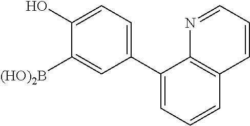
C1(C2=CC=C(O)C([(HO)2B])=C2)=CC=CC2=C1N=CC=C2
